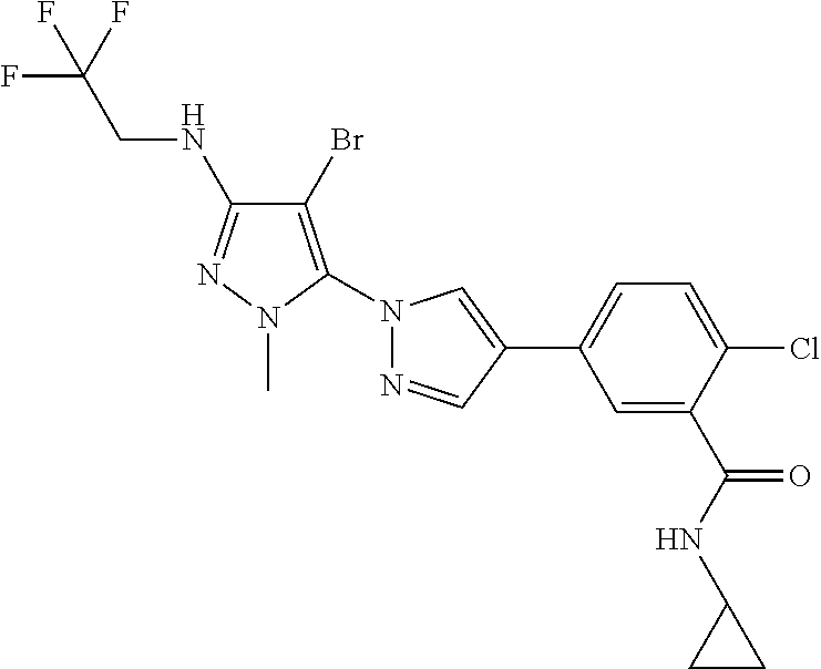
FC(F)(CNC1=NN(C)C(N2N=CC(C3=CC=C(Cl)C(C(NC4CC4)=O)=C3)=C2)=C1Br)F
